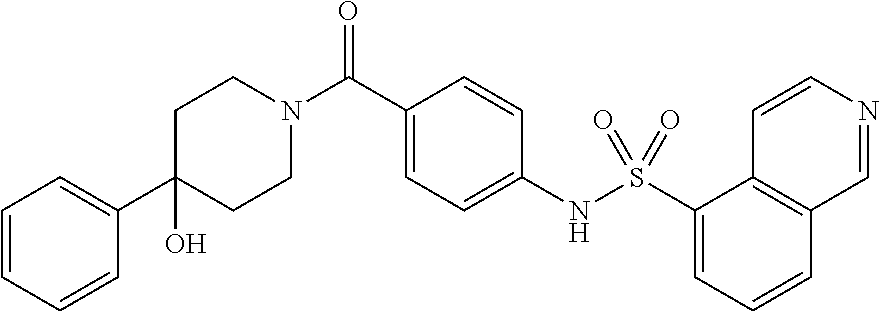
C1CN(C(C2=CC=C(NS(C3=CC=CC4=C3C=CN=C4)(=O)=O)C=C2)=O)CCC1(O)C1=CC=CC=C1
